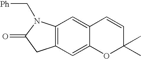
C12=C(C=C3C(=C1)C=CC(C)(C)O3)CC(=O)N2C[Ph]
